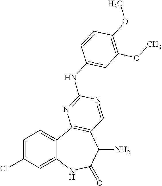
C1=C(Cl)C=C2C(=C1)C1=C(C(N)C(=O)N2)C=NC(NC2=CC(OC)=C(OC)C=C2)=N1
